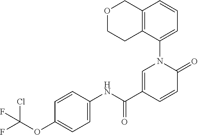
C1=C(C(NC2=CC=C(OC(F)(Cl)F)C=C2)=O)C=CC(=O)N1C1=CC=CC2=C1CCOC2
